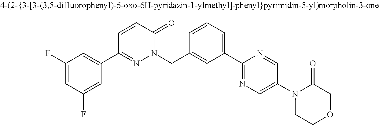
C1=CC(CN2N=C(C3=CC(F)=CC(F)=C3)C=CC2=O)=CC(C2=NC=C(N3CCOCC3=O)C=N2)=C1
